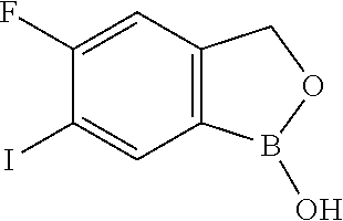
C12=C(C=C(F)C(I)=C1)COB2O
